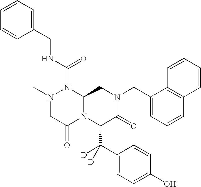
N(C(=O)N1N(C)CC(=O)N2C1CN(CC1=CC=CC3=C1C=CC=C3)C(=O)C2C(C1=CC=C(O)C=C1)([D])[D])CC1=CC=CC=C1
